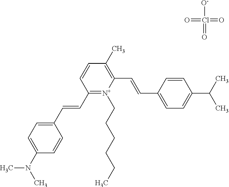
O=Cl(=O)(=O)[O-].C1(C=CC2=[N+](CCCCCC)C(C=CC3=CC=C(C(C)C)C=C3)=C(C)C=C2)=CC=C(N(C)C)C=C1
